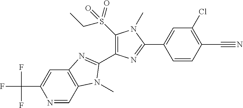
N1=CC2=C(C=C1C(F)(F)F)N=C(C1=C(S(CC)(=O)=O)N(C)C(C3=CC(Cl)=C(C#N)C=C3)=N1)N2C
